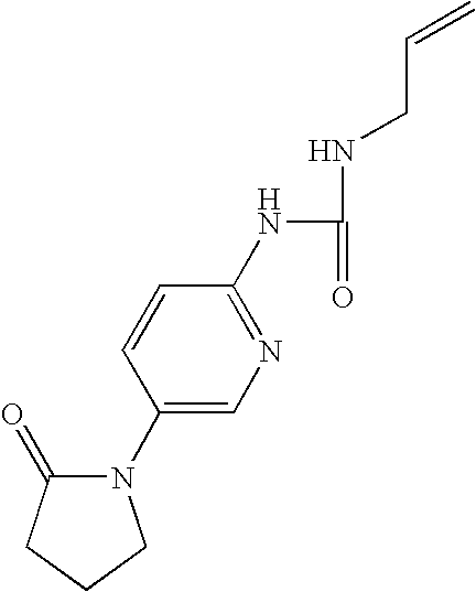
N1(C2=CN=C(NC(=O)NCC=C)C=C2)C(=O)CCC1
